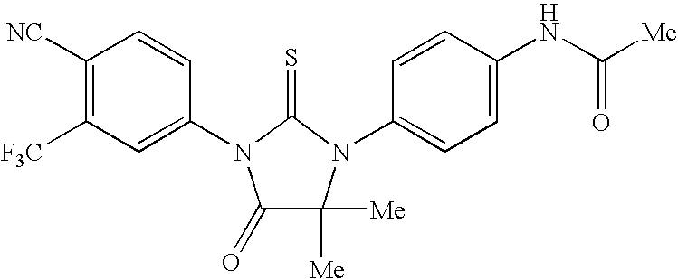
C1([NC])=C([F3C])C=C(N2C(=O)C([Me])([Me])N(C3=CC=C(NC([Me])=O)C=C3)C2=S)C=C1
